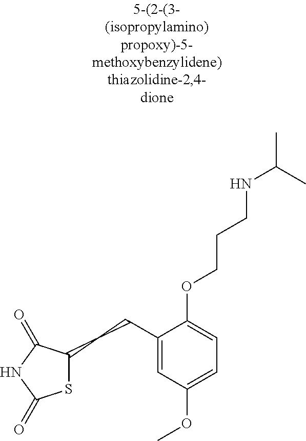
S1C(CCC2=CC(OC)=CC=C2OCCCNC(C)C)C(=O)NC1=O
